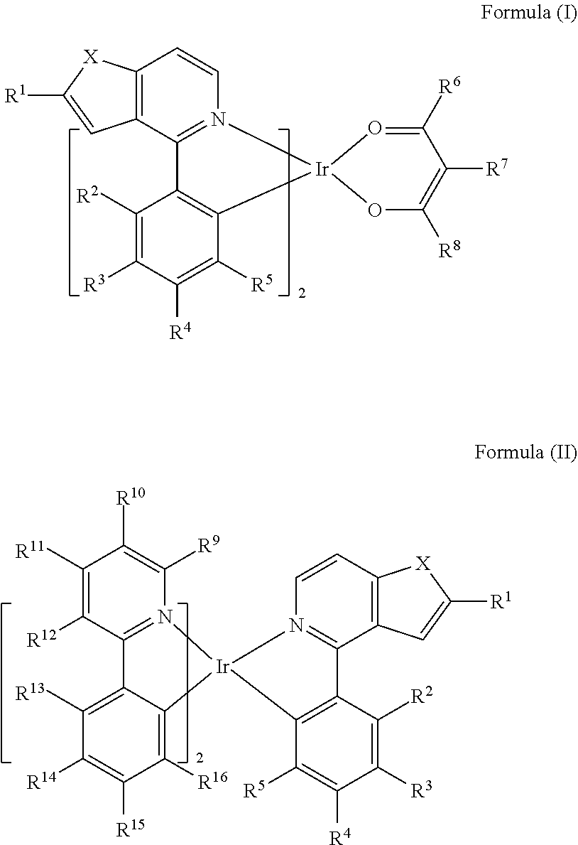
C1([R13])=C2C(=C([R16])C([R15])=C1[R14])[Ir]1(N3=C2C([R12])=C([R11])C([R10])=C3[R9])N2=C(C3=C(C=C2)[X]C([R1])=C3)C2=C1C([R5])=C([R4])C([R3])=C2[R2].C1([R2])=C([R3])C([R4])=C([R5])C2=C1C1=N([Ir]23O=C([R6])C([R7])=C([R8])O3)C=CC2=C1C=C([R1])[X]2
